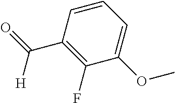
C1=CC(C(=O)[H])=C(F)C(OC)=C1
